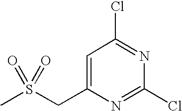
ClC1=NC(Cl)=NC(CS(C)(=O)=O)=C1
